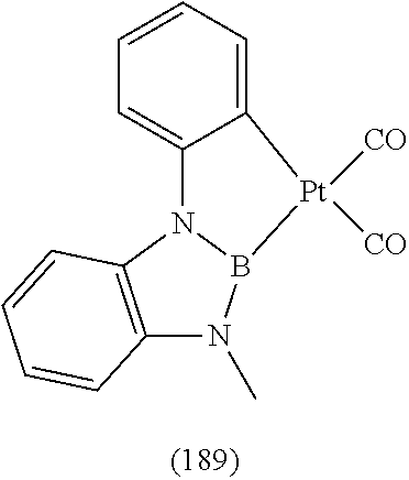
C1=CC=C2C(=C1)N1C3=C(N(C)B1[Pt]2([CO])[CO])C=CC=C3
